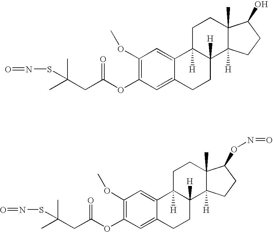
O=NSC(C)(CC(OC1=C(OC)C=C2C(=C1)CCC1([H])C2([H])CCC2(C)C1([H])CCC2O)=O)C.O=NSC(C)(CC(OC1=C(OC)C=C2C(=C1)CCC1([H])C2([H])CCC2(C)C1([H])CCC2ON=O)=O)C
